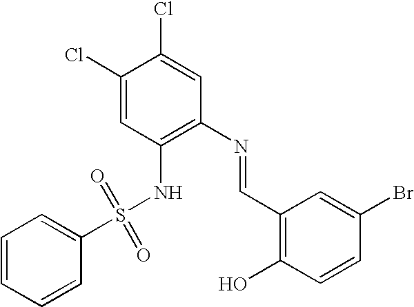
C1=CC=CC(S(NC2=C(N=CC3=C(O)C=CC(Br)=C3)C=C(Cl)C(Cl)=C2)(=O)=O)=C1
